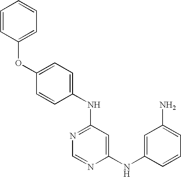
C1=C(OC2=CC=CC=C2)C=CC(NC2=NC=NC(NC3=CC(N)=CC=C3)=C2)=C1
